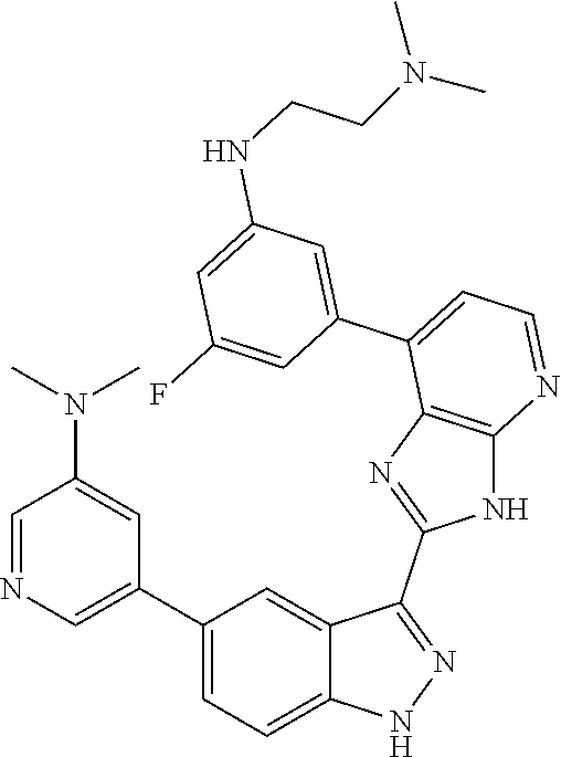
C1=NC=C(C2=CC=C3C(=C2)C(C2=NC4=C(N2)N=CC=C4C2=CC(NCCN(C)C)=CC(F)=C2)=NN3)C=C1N(C)C
